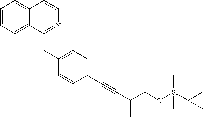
C1=CC=C2C(=C1)C=CN=C2CC1=CC=C(C#CC(CO[Si](C(C)(C)C)(C)C)C)C=C1
